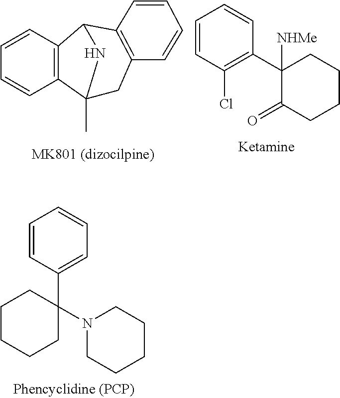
C12(C)CC3=C(C(C4=C1C=CC=C4)N2)C=CC=C3.C1(C2=C(Cl)C=CC=C2)([NHMe])C(=O)CCCC1.C1CCCC(C2=CC=CC=C2)(N2CCCCC2)C1
